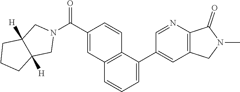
C12([H])CCCC1([H])CN(C(C1=CC3=C(C=C1)C(C1=CC4=C(N=C1)C(=O)N(C)C4)=CC=C3)=O)C2
